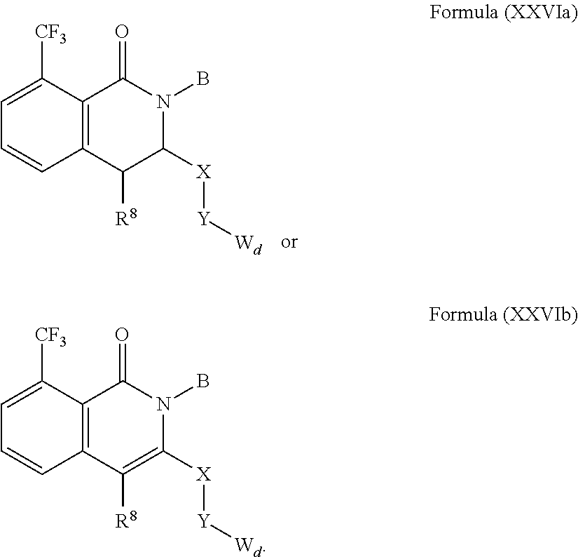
C12=C(C([CF3])=CC=C1)C(=O)N(B)C([X][Y][Wd])C2[R8].C12=C(C([CF3])=CC=C1)C(=O)N(B)C([X][Y][Wd])=C2[R8]
